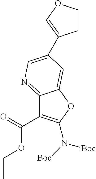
O=C(C1=C(N([Boc])[Boc])OC2=CC(C3=COCC3)=CN=C12)OCC
